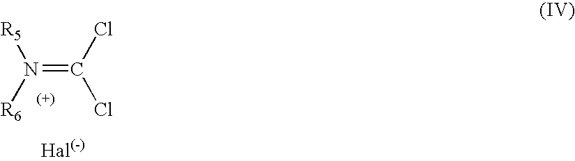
C(=N([R6])[R5])(Cl)Cl
